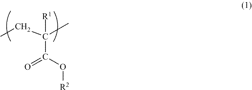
CCC([R1])(C(O[R2])=O)C
